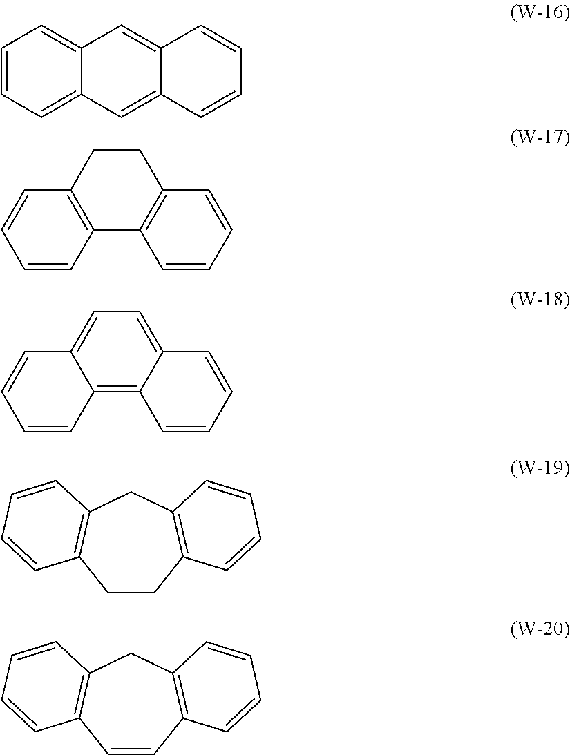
C1=CC=C2C(=C1)C=C1C(=C2)C=CC=C1.C1=CC2=C(C=C1)CCC1=C2C=CC=C1.C1=CC2=C3C(=CC=C2C=C1)C=CC=C3.C1CC2=C(CC3=C1C=CC=C3)C=CC=C2.C1=CC2=C(CC3=C1C=CC=C3)C=CC=C2
